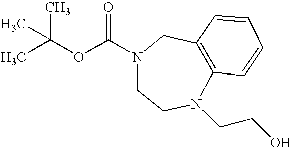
C(N1CCN(CCO)C2=C(C1)C=CC=C2)(OC(C)(C)C)=O
